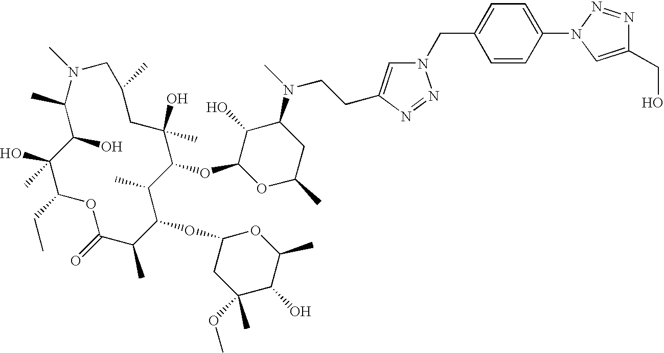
OC1C(C)N(C)CC(C)CC(O)(C)C(OC2OC(C)CC(N(CCC3=CN(CC4=CC=C(N5N=NC(CO)=C5)C=C4)N=N3)C)C2O)C(C)C(OC2CC(OC)(C)C(O)C(C)O2)C(C)C(=O)OC(CC)C1(O)C
